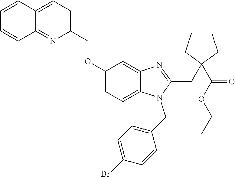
C1(COC2=CC=C3C(=C2)N=C(CC2(C(=O)OCC)CCCC2)N3CC2=CC=C(Br)C=C2)=CC=C2C(=N1)C=CC=C2
